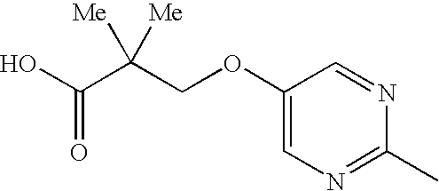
OC(C(COC1=CN=C(C)N=C1)([Me])[Me])=O
